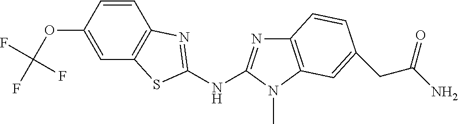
O(C1=CC2=C(C=C1)N=C(NC1=NC3=C(N1C)C=C(CC(=O)N)C=C3)S2)C(F)(F)F
